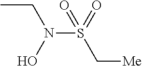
CCN(S(C[Me])(=O)=O)O
